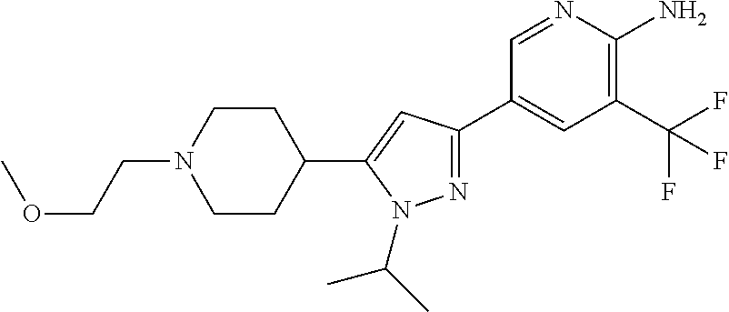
N1=C(C2=CC(C(F)(F)F)=C(N)N=C2)C=C(C2CCN(CCOC)CC2)N1C(C)C
